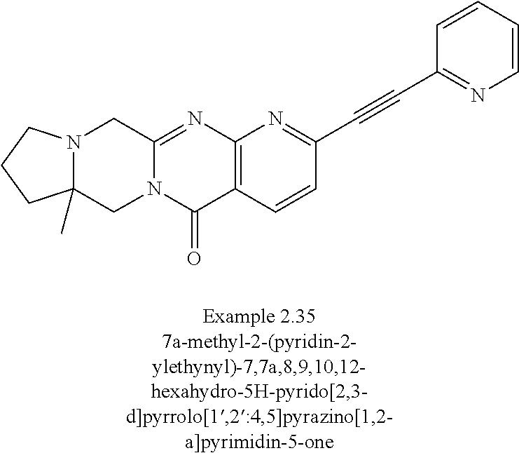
N12C(=NC3=C(C1=O)C=CC(C#CC1=NC=CC=C1)=N3)CN1C(C)(C2)CCC1
